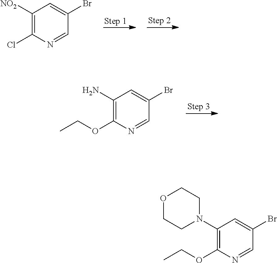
C1([NO2])=C(Cl)N=CC(Br)=C1.C1(N)=C(OCC)N=CC(Br)=C1.C1(N2CCOCC2)=C(OCC)N=CC(Br)=C1
